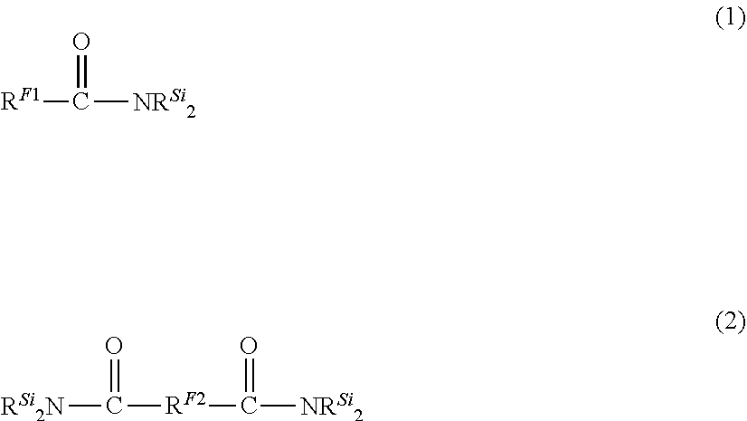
[RF1]C(=O)[NRSi2].[RSi2N]C(=O)[RF2]C(=O)[NRSi2]
